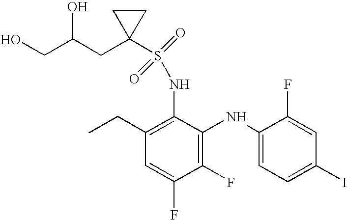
C1(F)=C(NC2=CC=C(I)C=C2F)C(NS(C2(CC(CO)O)CC2)(=O)=O)=C(CC)C=C1F
